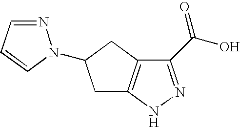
C1(C(O)=O)=NNC2=C1CC(N1N=CC=C1)C2
